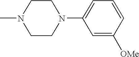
C1N(C)CCN(C2=CC=CC([OMe])=C2)C1
